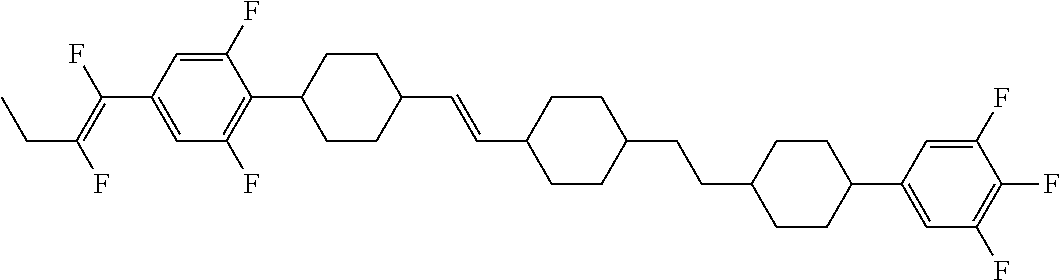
C1=C(F)C(C2CCC(C=CC3CCC(CCC4CCC(C5=CC(F)=C(F)C(F)=C5)CC4)CC3)CC2)=C(F)C=C1C(=C(F)CC)F
